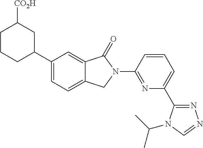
C1(C2=CC=C3C(=C2)C(=O)N(C2=NC(C4=NN=CN4C(C)C)=CC=C2)C3)CC([CO2H])CCC1
